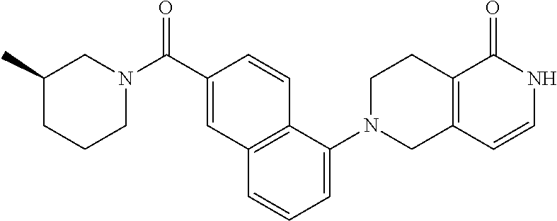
C12=C(CCN(C3=CC=CC4=C3C=CC(C(N3CC(C)CCC3)=O)=C4)C1)C(=O)NC=C2
